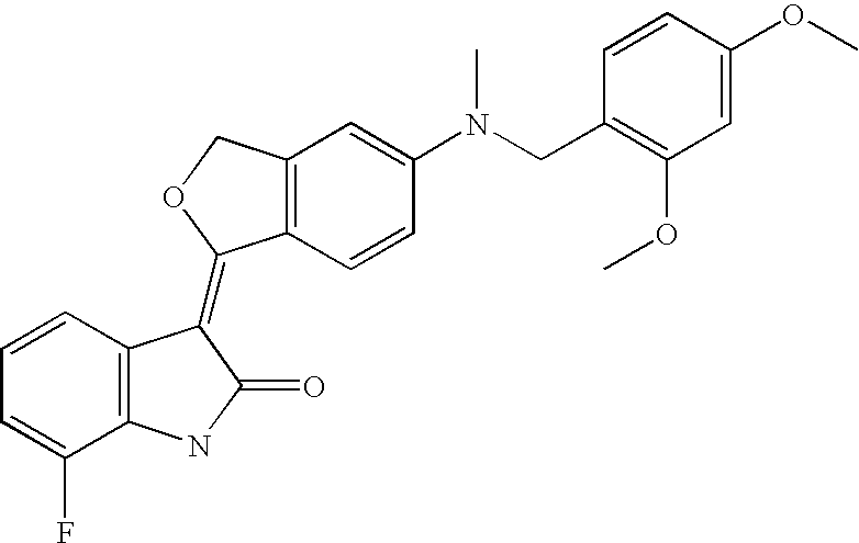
C12=C(C=CC(N(CC3=C(OC)C=C(OC)C=C3)C)=C1)C(=C1C3=C(C(F)=CC=C3)NC1=O)OC2
